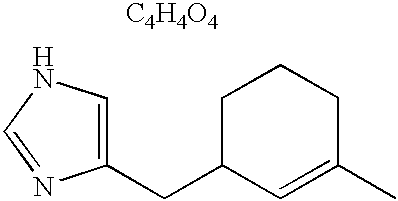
C1=C(CC2C=C(C)CCC2)N=CN1.[C4H4O4]
